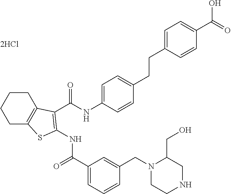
C1C2=C(CCC1)C(C(NC1=CC=C(CCC3=CC=C(C(=O)O)C=C3)C=C1)=O)=C(NC(=O)C1=CC=CC(CN3CCNCC3CO)=C1)S2
